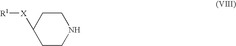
[R1][X]C1CCNCC1
